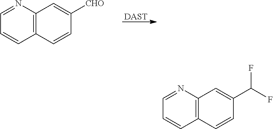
[DAST].N1=CC=CC2=C1C=C([CHO])C=C2.N1=CC=CC2=C1C=C(C(F)F)C=C2
